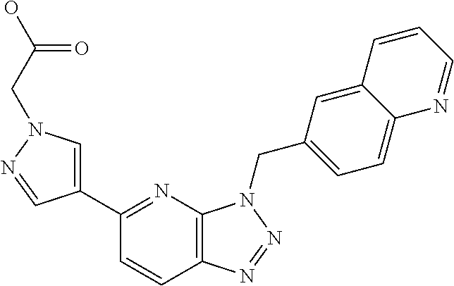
C12=C(N=C(C3=CN(CC(O)=O)N=C3)C=C1)N(CC1=CC=C3C(=C1)C=CC=N3)N=N2
